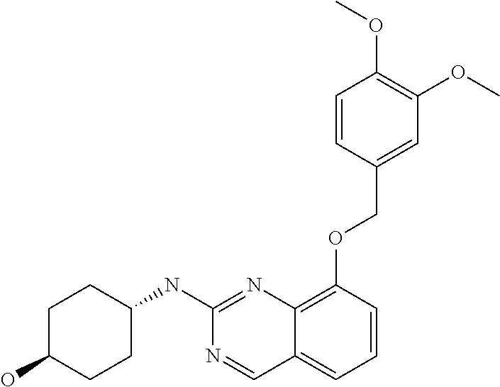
C1C(O)CCC(NC2=NC3=C(OCC4=CC(OC)=C(OC)C=C4)C=CC=C3C=N2)C1
